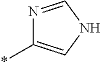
*C1=CNC=N1
